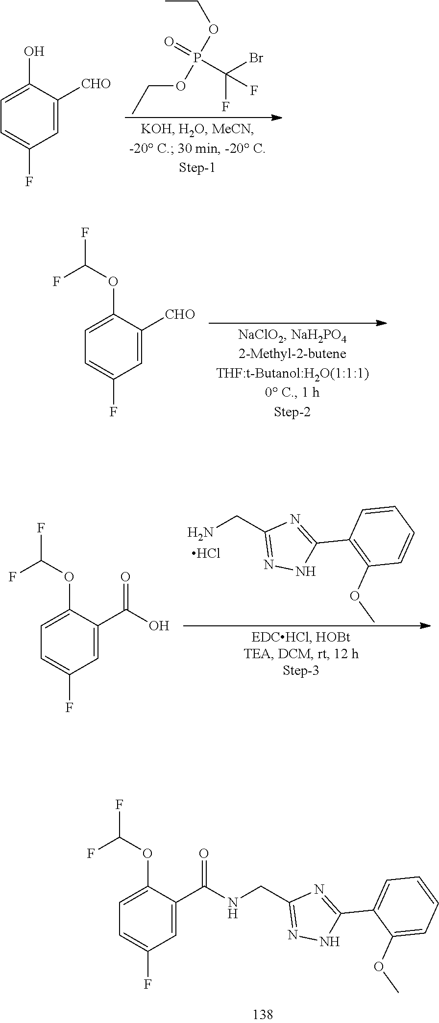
CCOP(=O)(C(F)(Br)F)OCC.C1=C([CHO])C(O)=CC=C1F.C1=C([CHO])C(OC(F)F)=CC=C1F.C1=C(C(=O)NCC2=NNC(C3=CC=CC=C3OC)=N2)C(OC(F)F)=CC=C1F.NCC1=NNC(C2=C(OC)C=CC=C2)=N1.Cl.C1=C(C(=O)O)C(OC(F)F)=CC=C1F
